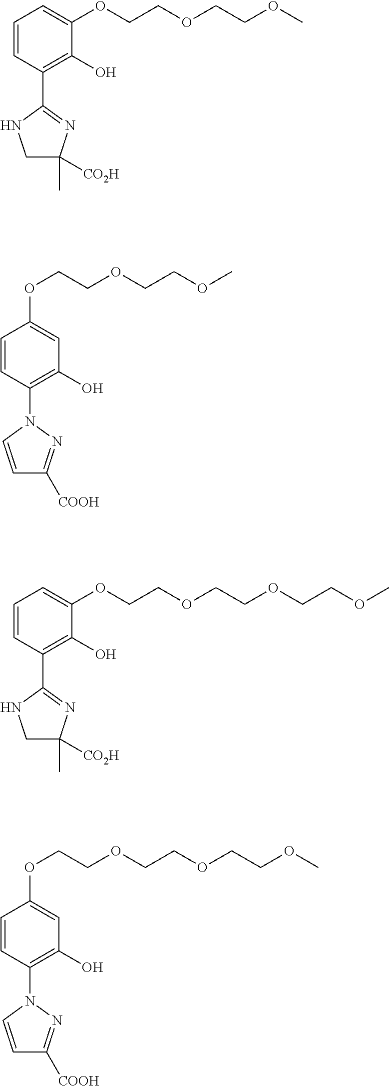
C1=CC(C2=NC(C)([CO2H])CN2)=C(O)C(OCCOCCOC)=C1.C1=CC(N2C=CC([COOH])=N2)=C(O)C=C1OCCOCCOC.C1=CC(C2=NC(C)([CO2H])CN2)=C(O)C(OCCOCCOCCOC)=C1.C1=CC(N2C=CC([COOH])=N2)=C(O)C=C1OCCOCCOCCOC
